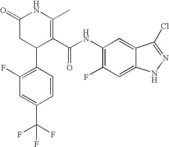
C1(F)=C(C2C(C(NC3=C(F)C=C4C(=C3)C(Cl)=NN4)=O)=C(C)NC(=O)C2)C=CC(C(F)(F)F)=C1
